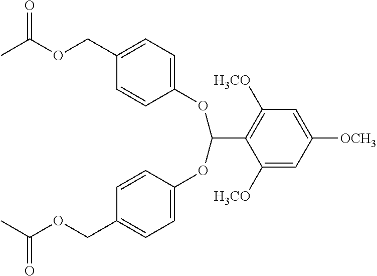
CC(OCC1=CC=C(OC(C2=C([H3CO])C=C([OCH3])C=C2[H3CO])OC2=CC=C(COC(C)=O)C=C2)C=C1)=O
